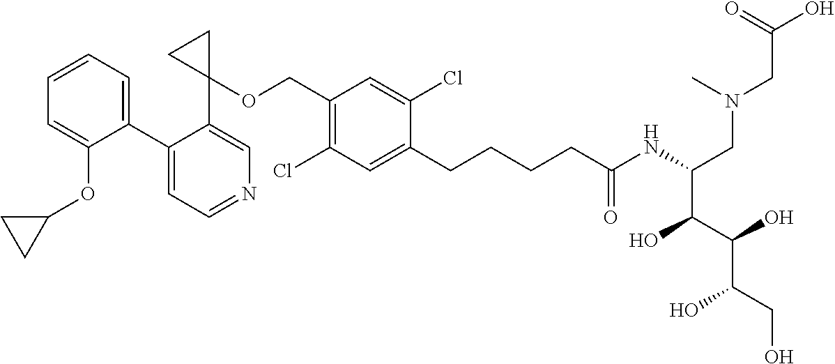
C1(C2=CC=CC=C2OC2CC2)=CC=NC=C1C1(OCC2=C(Cl)C=C(CCCCC(NC(CN(CC(O)=O)C)C(O)C(O)C(O)CO)=O)C(Cl)=C2)CC1
